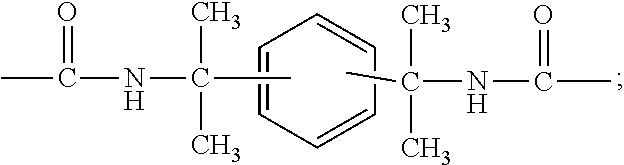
CC(=O)NC(C)(C)C.C1=CC=CC=C1.CC(C)(C)NC(=O)C
